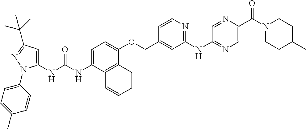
C1=C(NC(NC2=CC(C(C)(C)C)=NN2C2=CC=C(C)C=C2)=O)C2=C(C(OCC3=CC(NC4=NC=C(C(N5CCC(C)CC5)=O)N=C4)=NC=C3)=C1)C=CC=C2
